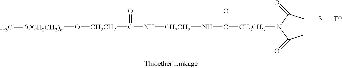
C1(=O)CC(S[F9])C(=O)N1[CH2CH2]C(N[CH2CH2]NC([CH2CH2]O[(OCH2CH2)n]C)=O)=O
